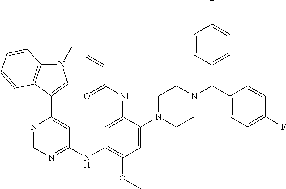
C1=NC(C2=CN(C)C3=C2C=CC=C3)=CC(NC2=C(OC)C=C(N3CCN(C(C4=CC=C(F)C=C4)C4=CC=C(F)C=C4)CC3)C(NC(C=C)=O)=C2)=N1
